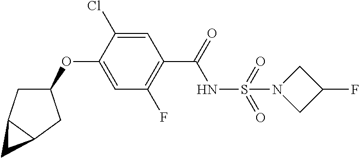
C1(C(NS(=O)(=O)N2CC(F)C2)=O)=C(F)C=C(OC2CC3C(C2)C3)C(Cl)=C1
